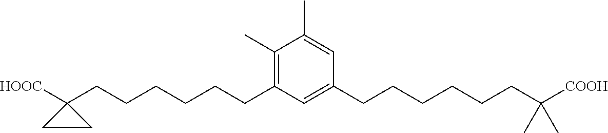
C1(C)=C(CCCCCCC2([HOOC])CC2)C=C(CCCCCCC(C)(C)[COOH])C=C1C
